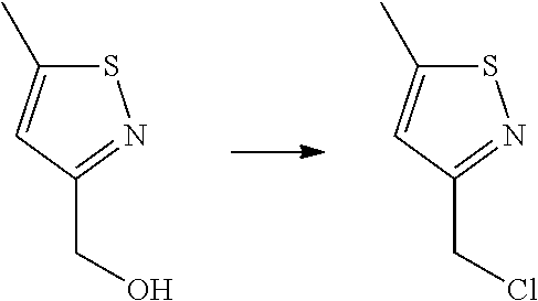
S1C(C)=CC(CO)=N1.S1C(C)=CC(CCl)=N1
